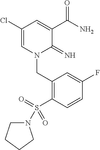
C1(Cl)=CN(CC2=C(S(=O)(N3CCCC3)=O)C=CC(F)=C2)C(=N)C(C(N)=O)=C1
